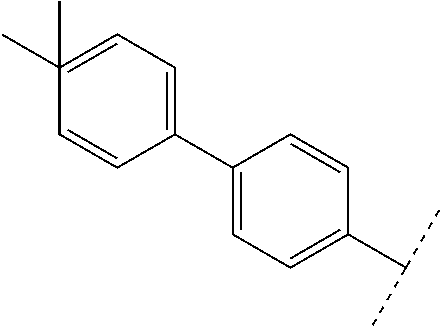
C1=C(C2=CC=C(C)(C)C=C2)C=CC(C(C)C)=C1
